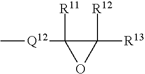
C[Q12]C1([R11])C([R13])([R12])O1
